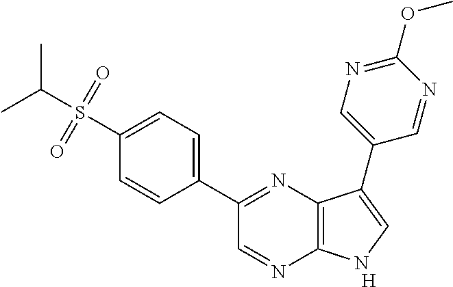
C1(C2=NC3=C(N=C2)NC=C3C2=CN=C(OC)N=C2)=CC=C(S(C(C)C)(=O)=O)C=C1.[H]
